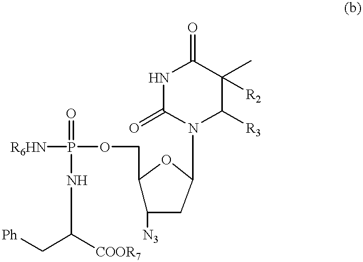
[R6HN]P(OCC1C([N3])CC(N2C([R3])C(C)([R2])C(=O)NC2=O)O1)(=O)NC(C[Ph])[COOR7]
